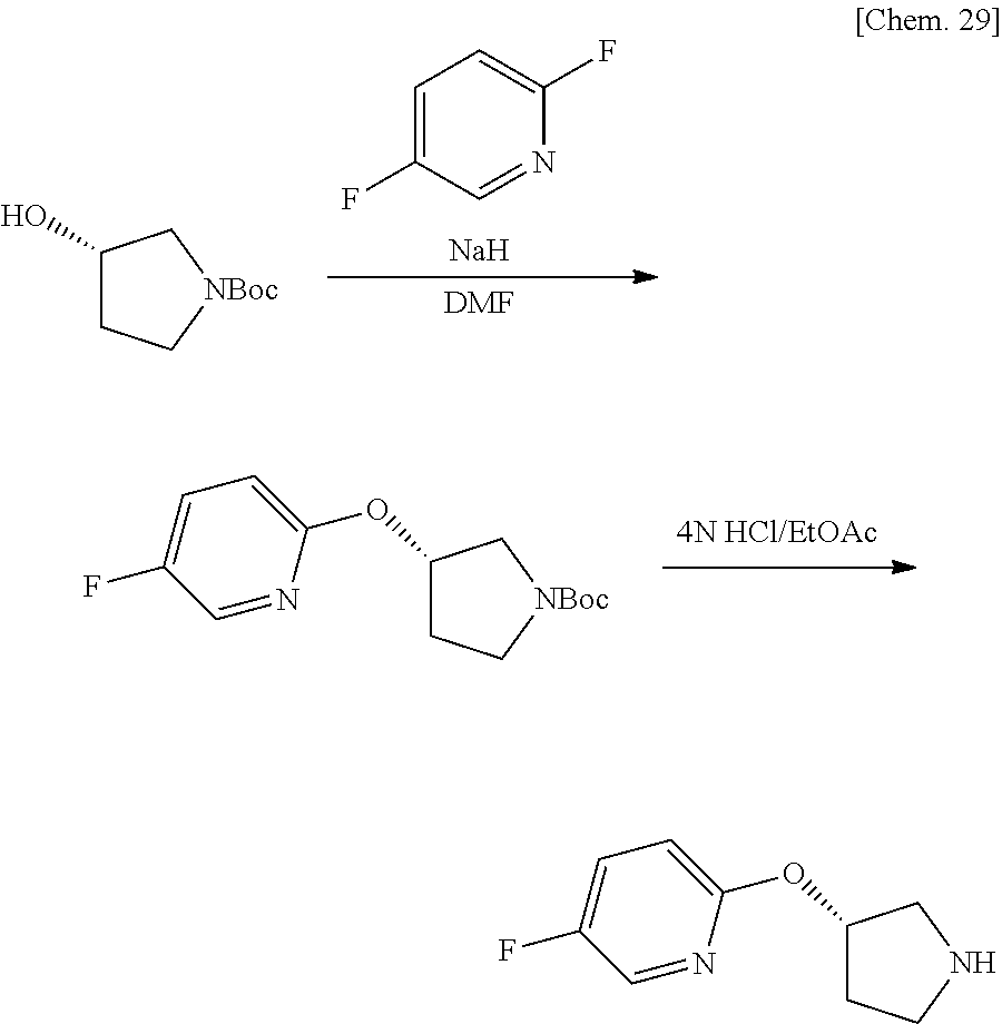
C1=C(F)C=NC(F)=C1.[Na].[DMF].C1(O)CC[NBoc]C1.C1C[NBoc]CC1OC1=CC=C(F)C=N1.C1CNCC1OC1=CC=C(F)C=N1
